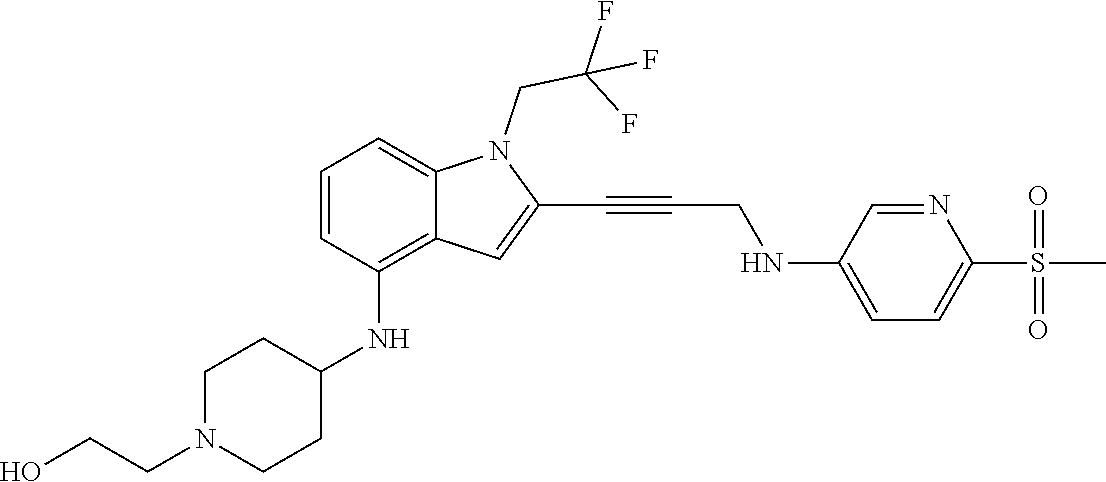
C(C#CC1=CC2=C(NC3CCN(CCO)CC3)C=CC=C2N1CC(F)(F)F)NC1=CC=C(S(C)(=O)=O)N=C1
